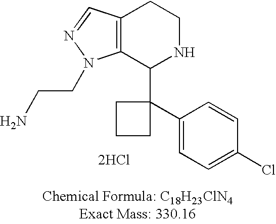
C12=C(C(C3(C4=CC=C(Cl)C=C4)CCC3)NCC1)N(CCN)N=C2.[2HCl]
